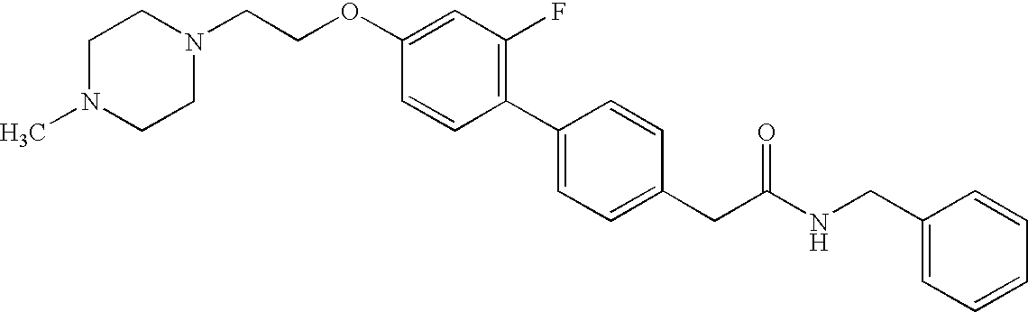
C(OC1=CC(F)=C(C2=CC=C(CC(NCC3=CC=CC=C3)=O)C=C2)C=C1)CN1CCN(C)CC1
